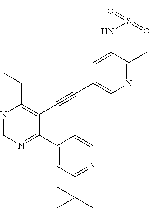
N1=C(C)C(NS(=O)(C)=O)=CC(C#CC2=C(CC)N=CN=C2C2=CC(C(C)(C)C)=NC=C2)=C1
